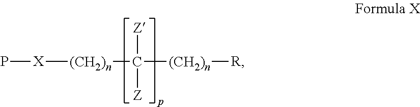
P[X][(CH2)n]C([(CH2)n][R])([Z])[Z]
